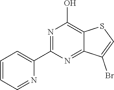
C1(C2=CC=CC=N2)=NC(O)=C2C(=N1)C(Br)=CS2
